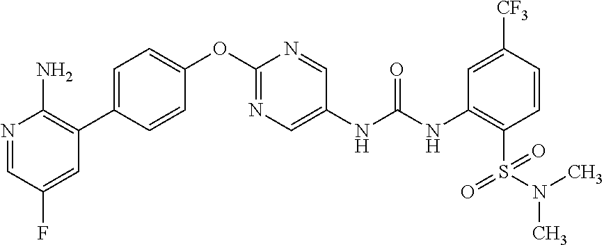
C1(OC2=NC=C(NC(NC3=C(S(=O)(N(C)C)=O)C=CC([CF3])=C3)=O)C=N2)=CC=C(C2=C(N)N=CC(F)=C2)C=C1
